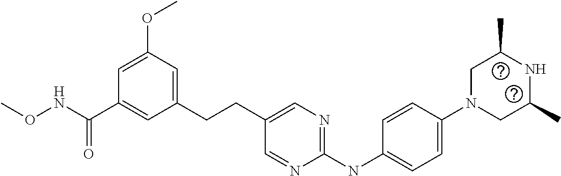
C1(CCC2=CN=C(NC3=CC=C(N4CC(C)NC(C)C4)C=C3)N=C2)=CC(OC)=CC(C(NOC)=O)=C1
